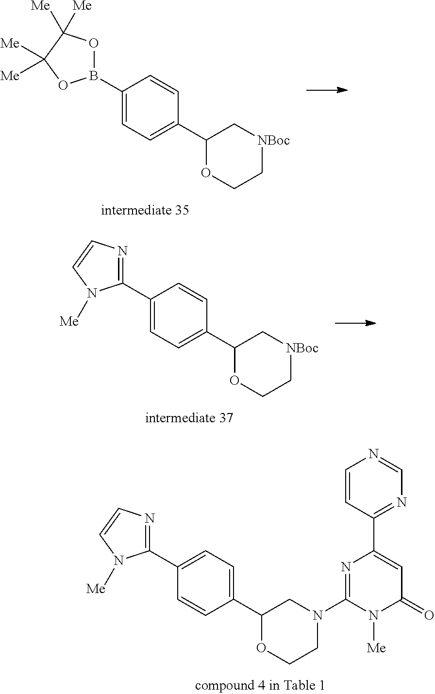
C1(B2OC([Me])([Me])C([Me])([Me])O2)=CC=C(C2C[NBoc]CCO2)C=C1.C1(C2=CC=C(C3=NC=CN3[Me])C=C2)OCCN(C2=NC(C3=NC=NC=C3)=CC(=O)N2[Me])C1.C1(C2=NC=CN2[Me])=CC=C(C2C[NBoc]CCO2)C=C1
